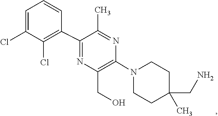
C1CN(C2=C(CO)N=C(C3=C(Cl)C(Cl)=CC=C3)C(C)=N2)CCC1(CN)C
